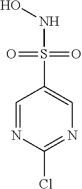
C1=NC(Cl)=NC=C1S(NO)(=O)=O
